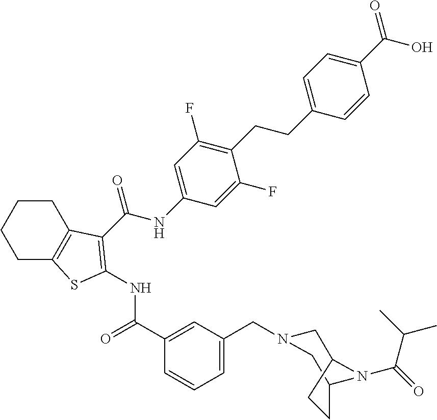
C1C2=C(CCC1)C(C(NC1=CC(F)=C(CCC3=CC=C(C(O)=O)C=C3)C(F)=C1)=O)=C(NC(C1=CC(CN3CC4CCC(C3)N4C(=O)C(C)C)=CC=C1)=O)S2
